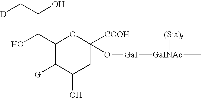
C1(C(O)C(C[D])O)C([G])C(O)CC([COOH])(O[GaI][GaINAc](C)[(Sia)t])O1
